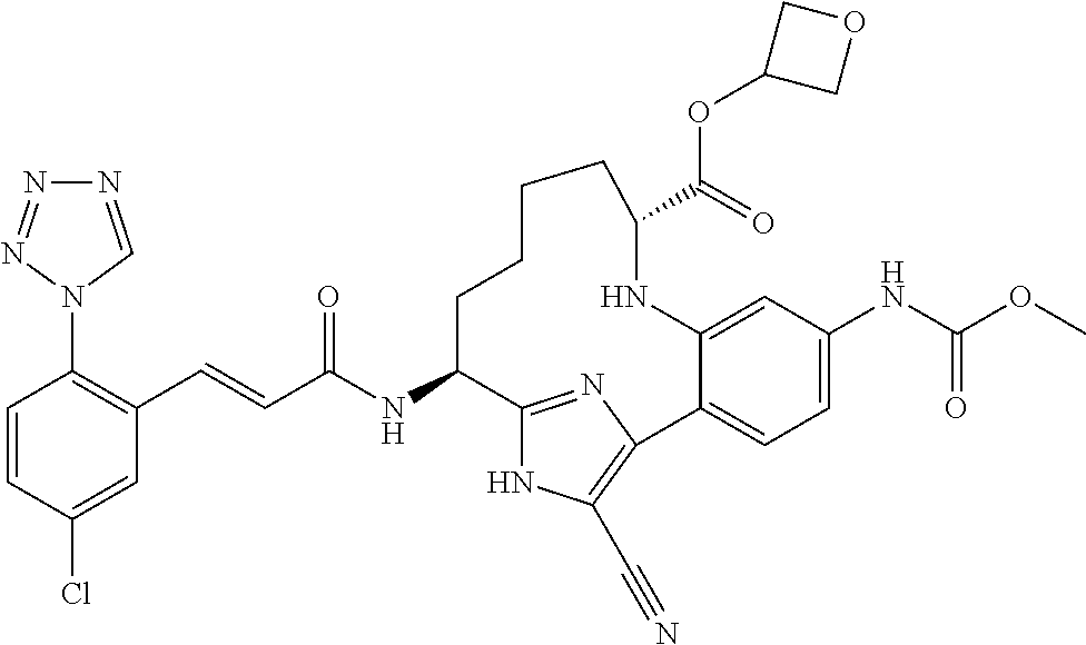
C(C(NC1C2=NC(=C(C#N)N2)C2=CC=C(NC(OC)=O)C=C2NC(C(=O)OC2COC2)CCCC1)=O)=CC1=C(N2C=NN=N2)C=CC(Cl)=C1
